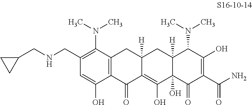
C12=C(C(=O)C3=C(O)C4(O)C([H])(CC3([H])C1)C(N(C)C)C(O)=C(C(N)=O)C4=O)C(O)=CC(CNCC1CC1)=C2N(C)C
